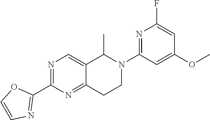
N1=C(C2=NC=CO2)N=C2C(=C1)C(C)N(C1=NC(F)=CC(OC)=C1)CC2
